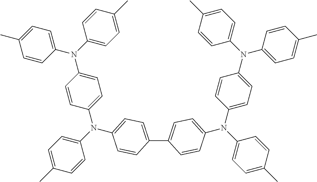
C1(C2=CC=C(N(C3=CC=C(C)C=C3)C3=CC=C(N(C4=CC=C(C)C=C4)C4=CC=C(C)C=C4)C=C3)C=C2)=CC=C(N(C2=CC=C(C)C=C2)C2=CC=C(N(C3=CC=C(C)C=C3)C3=CC=C(C)C=C3)C=C2)C=C1
